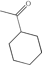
C1C(C(=O)C)CCCC1
